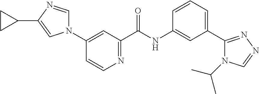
N1(C2=CC(C(NC3=CC(C4=NN=CN4C(C)C)=CC=C3)=O)=NC=C2)C=NC(C2CC2)=C1
